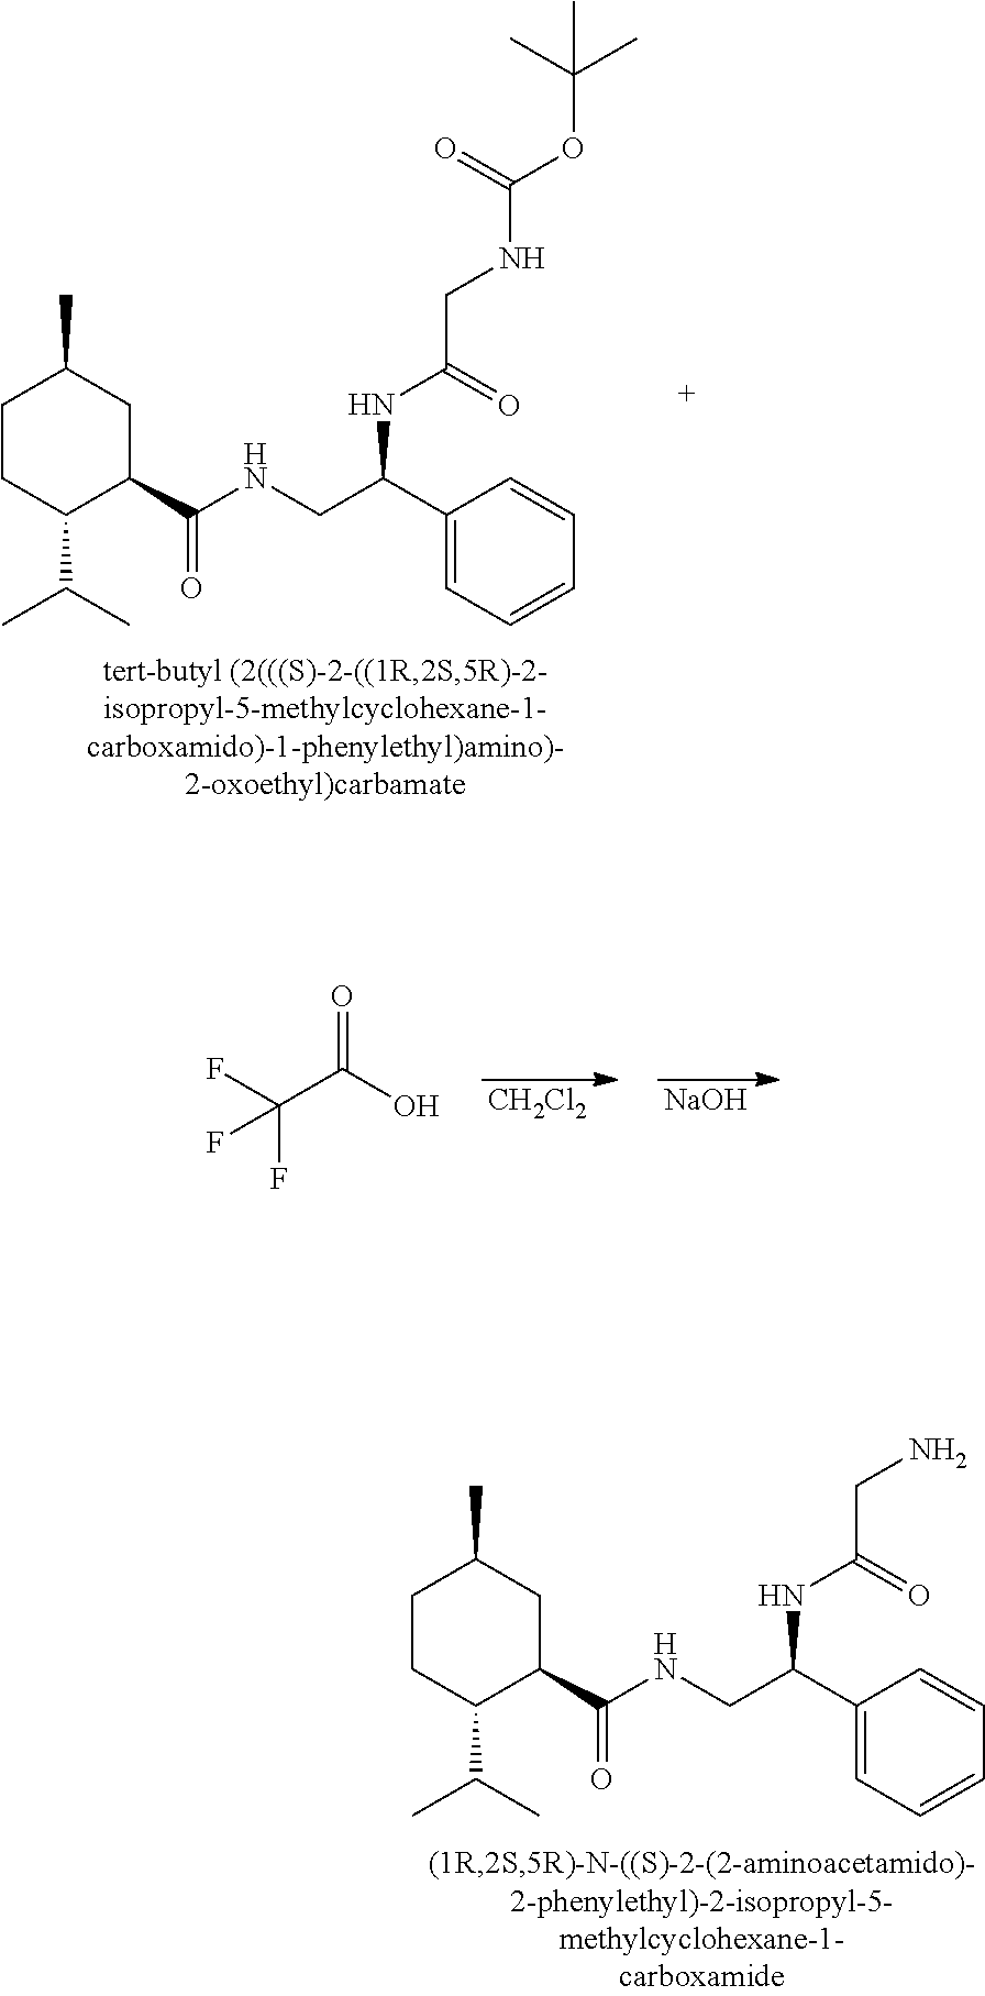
C1CC(C(C)C)C(C(NCC(C2=CC=CC=C2)NC(CN)=O)=O)CC1C.C1CC(C(C)C)C(C(NCC(C2=CC=CC=C2)NC(CNC(OC(C)(C)C)=O)=O)=O)CC1C.[CH2Cl2].[NaOH].C(C(O)=O)(F)(F)F
